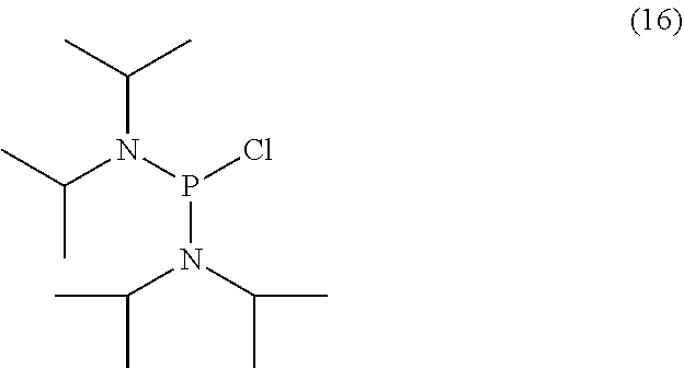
CC(C)N(C(C)C)P(N(C(C)C)C(C)C)Cl
